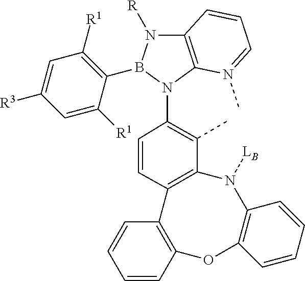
C12=C(C(C)=C(N3C4=C(N([R])B3C3=C([R1])C=C([R3])C=C3[R1])C=CC=N4C)C=C1)N([LB])C1=C(OC3=C2C=CC=C3)C=CC=C1
